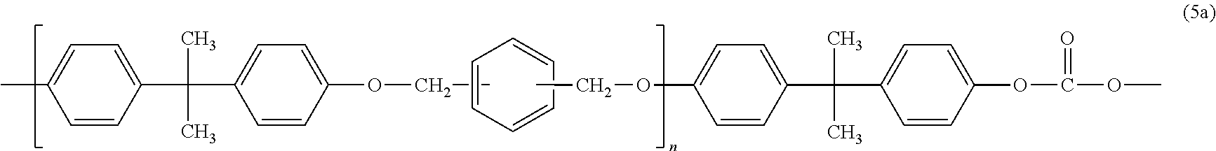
C1=CC=CC=C1.C1=C(C)C=CC(C(C2=CC=C(OCC)C=C2)(C)C)=C1.CCOC1=CC=C(C(C2=CC=C(OC(OC)=O)C=C2)(C)C)C=C1
